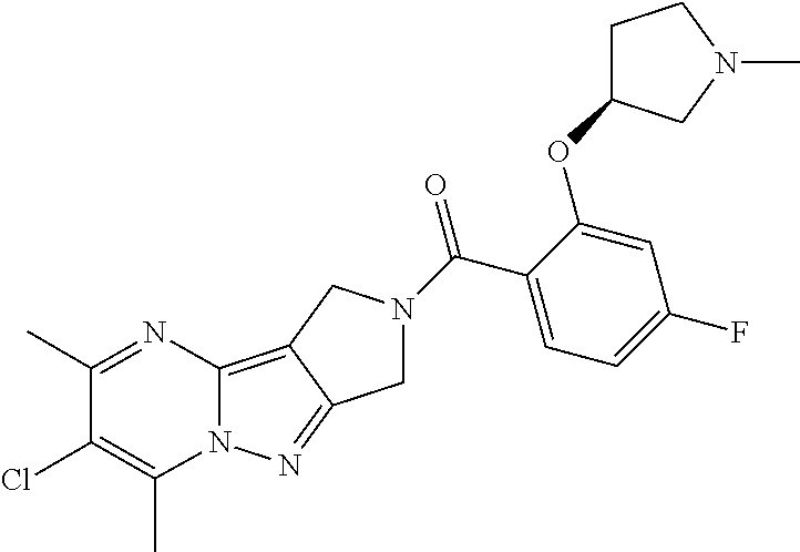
C12=C3C(=NN1C(C)=C(Cl)C(C)=N2)CN(C(C1=CC=C(F)C=C1OC1CCN(C)C1)=O)C3
